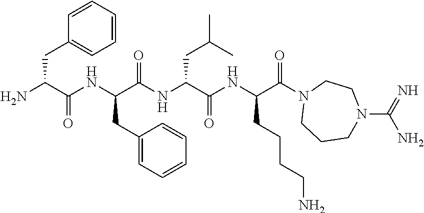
C1=CC(CC(N)C(NC(C(NC(C(NC(C(N2CCCN(C(N)=N)CC2)=O)CCCCN)=O)CC(C)C)=O)CC2=CC=CC=C2)=O)=CC=C1
